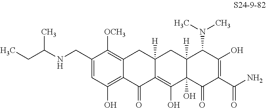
C1=C(CNC(CC)C)C([OCH3])=C2C(=C1O)C(=O)C1=C(O)C3(O)C([H])(CC1([H])C2)C(N(C)C)C(O)=C(C(N)=O)C3=O
